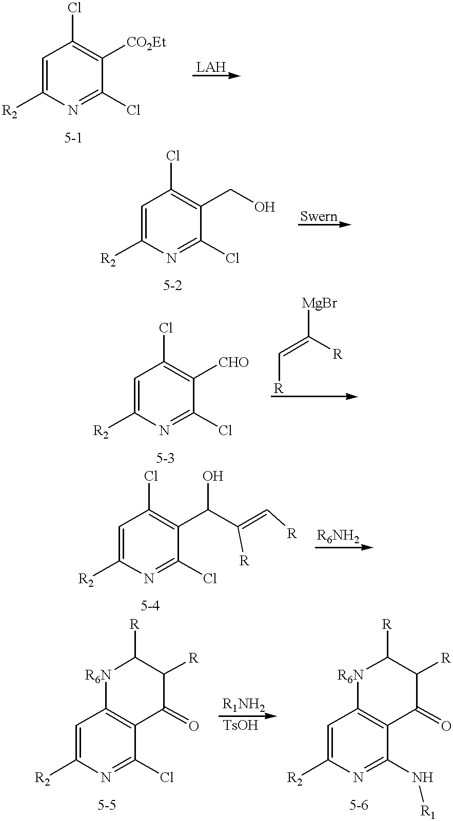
C1=C([R2])N=C(Cl)C([CO2Et])=C1Cl.C1=C([R2])N=C(Cl)C(CO)=C1Cl.C1=C([R2])N=C(Cl)C([CHO])=C1Cl.[R]C=C([MgBr])[R].C1=C([R2])N=C(Cl)C(C(C(=C[R])[R])O)=C1Cl.C1=C([R2])N=C(Cl)C2=C1[R6N]C([R])C([R])C2=O.C1=C([R2])N=C(N[R1])C2=C1[R6N]C([R])C([R])C2=O
